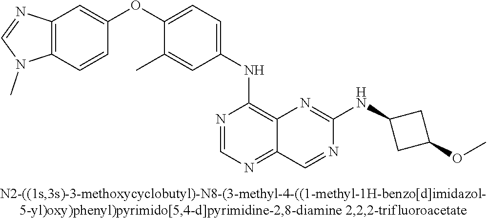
C12=C(C=CC(OC3=CC=C(NC4=C5C(=NC=N4)C=NC(NC4CC(OC)C4)=N5)C=C3C)=C1)N(C)C=N2
